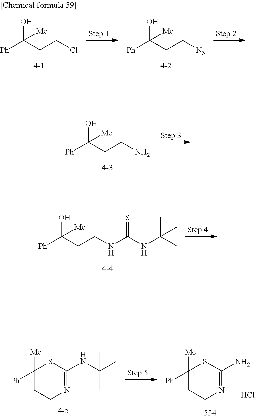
OC(CCN)([Ph])[Me].OC(CCNC(NC(C)(C)C)=S)([Ph])[Me].C1([Ph])([Me])CCN=C(N)S1.Cl.C1([Ph])([Me])CCN=C(NC(C)(C)C)S1.OC(CCCl)([Ph])[Me].OC(CC[N3])([Ph])[Me]
